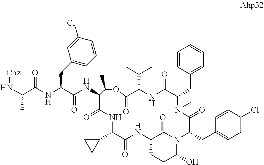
N(C(C(NC(C(NC1C(=O)NC(C2CC2)C(=O)NC2CCC(O)N(C2=O)C(CC2=CC=C(Cl)C=C2)C(=O)N(C)C(CC2=CC=CC=C2)C(=O)NC(C(C)C)C(=O)OC1C)=O)CC1=CC=CC(Cl)=C1)=O)C)[Cbz]
